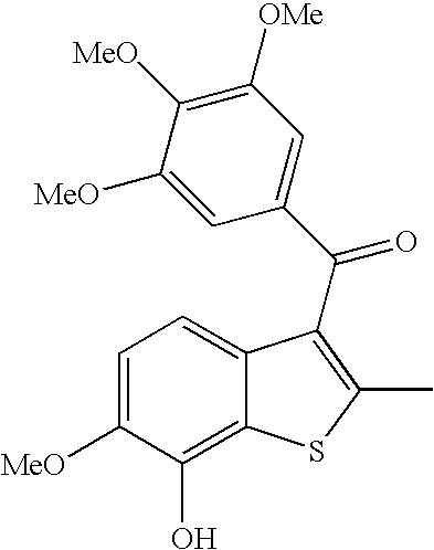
C1=C([MeO])C(O)=C2C(=C1)C(C(C1=CC([OMe])=C([MeO])C([MeO])=C1)=O)=C(C)S2
